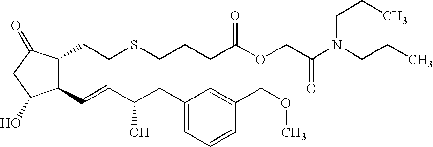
C1(C=CC(CC2=CC=CC(COC)=C2)O)C(CCSCCCC(OCC(N(CCC)CCC)=O)=O)C(=O)CC1O
